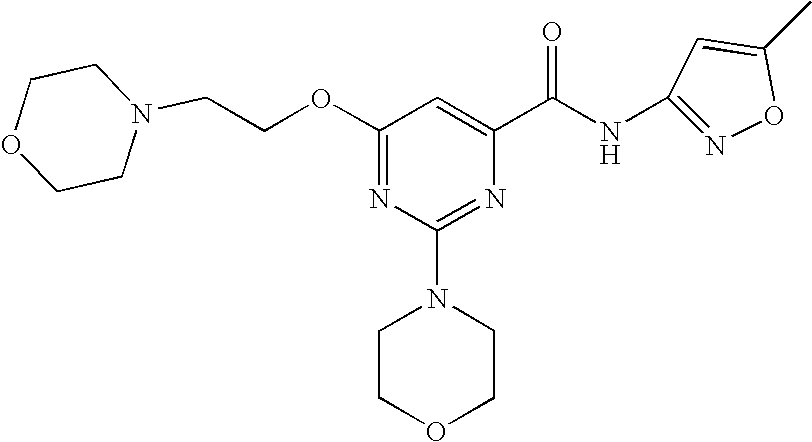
O(C1=NC(N2CCOCC2)=NC(C(NC2=NOC(C)=C2)=O)=C1)CCN1CCOCC1
